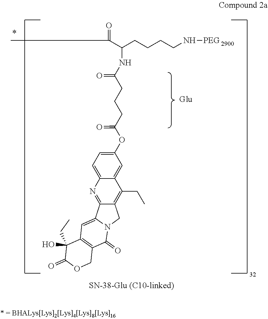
C12=NC3=CC=C(OC(=O)CCCC(=O)NC(CCCCN[PEG])C(C)=O)C=C3C(CC)=C1CN1C2=CC2=C(COC(=O)C2(CC)O)C1=O
